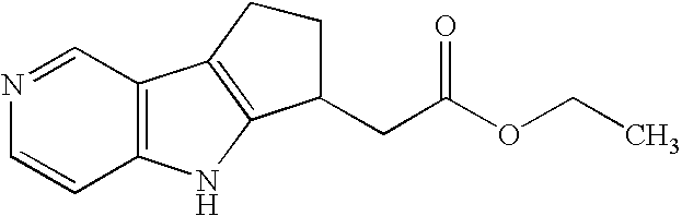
C12=C(C=NC=C1)C1=C(N2)C(CC(OCC)=O)CC1
